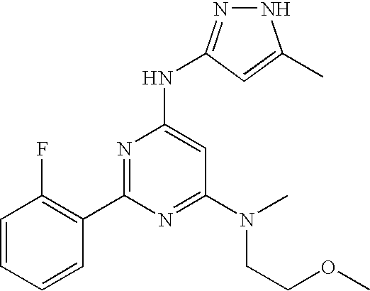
N1N=C(NC2=CC(N(CCOC)C)=NC(C3=C(F)C=CC=C3)=N2)C=C1C
